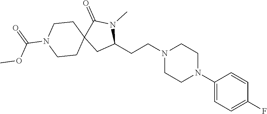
C1(CCN2CCN(C3=CC=C(F)C=C3)CC2)N(C)C(=O)C2(C1)CCN(C(=O)OC)CC2
